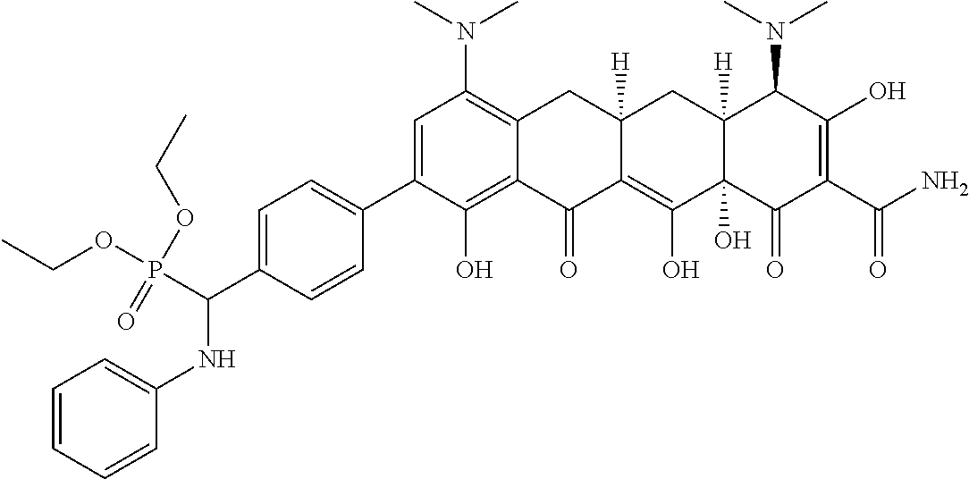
C1=C(C2=CC=C(C(P(OCC)(=O)OCC)NC3=CC=CC=C3)C=C2)C(O)=C2C(=C1N(C)C)CC1([H])C(=C(O)C3(O)C([H])(C1)C(N(C)C)C(O)=C(C(N)=O)C3=O)C2=O
